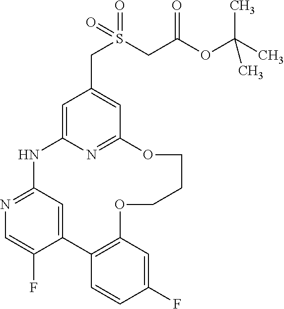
C12=CC(=NC=C1F)NC1=CC(CS(CC(OC(C)(C)C)=O)(=O)=O)=CC(=N1)OCCCOC1=C2C=CC(F)=C1
